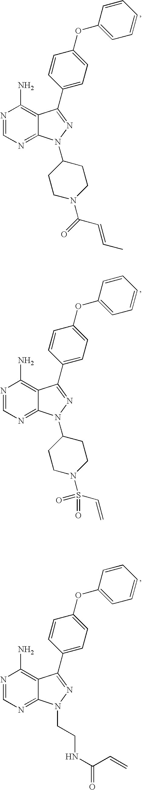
N1=CN=C2C(=C1N)C(C1=CC=C(OC3=CC=CC=C3)C=C1)=NN2C1CCN(C(=O)C=CC)CC1.N1=CN=C2C(=C1N)C(C1=CC=C(OC3=CC=CC=C3)C=C1)=NN2C1CCN(S(C=C)(=O)=O)CC1.N1=CN=C2C(=C1N)C(C1=CC=C(OC3=CC=CC=C3)C=C1)=NN2CCNC(C=C)=O
